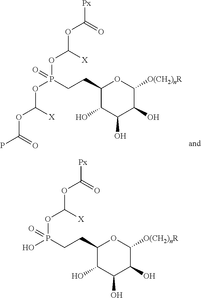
C1(CCP(O)(OC([X])OC(=O)[Px])=O)C(O)C(O)C(O)C([O(CH2)nR])O1.C1(CCP(OC([X])OC(=O)P)(OC([X])OC(=O)[Px])=O)C(O)C(O)C(O)C([O(CH2)nR])O1
